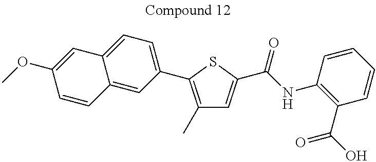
C1(C)=C(C2=CC=C3C(=C2)C=CC(OC)=C3)SC(C(=O)NC2=C(C(=O)O)C=CC=C2)=C1
